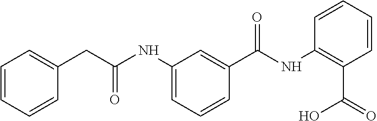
C1=CC=CC(CC(NC2=CC=CC(C(NC3=C(C(=O)O)C=CC=C3)=O)=C2)=O)=C1
